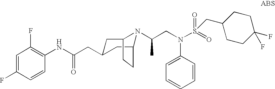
C1=C(F)C=CC(NC(CC2CC3N(C(CN(S(=O)(=O)CC4CCC(F)(F)CC4)C4=CC=CC=C4)C)C(C2)CC3)=O)=C1F
